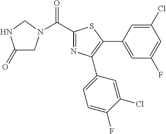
C1(=O)CN(C(C2=NC(C3=CC=C(F)C(Cl)=C3)=C(C3=CC(F)=CC(Cl)=C3)S2)=O)CN1
